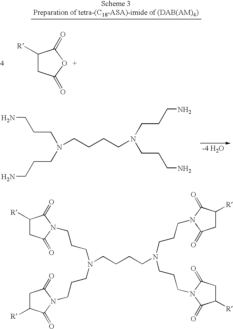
N(CCCCN(CCCN)CCCN)(CCCN)CCCN.C1([R])CC(=O)OC1=O.N(CCCCN(CCCN1C(=O)C([R])CC1=O)CCCN1C(=O)CC([R])C1=O)(CCCN1C(=O)CC([R])C1=O)CCCN1C(=O)C([R])CC1=O
